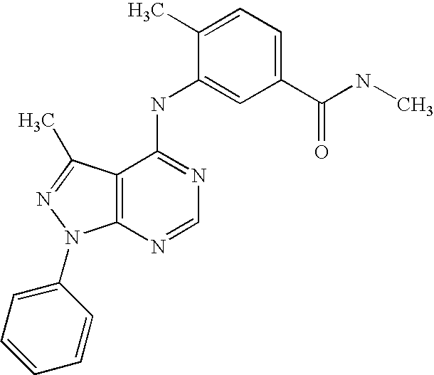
C12=C(C(NC3=CC(C(NC)=O)=CC=C3C)=NC=N1)C(C)=NN2C1=CC=CC=C1
